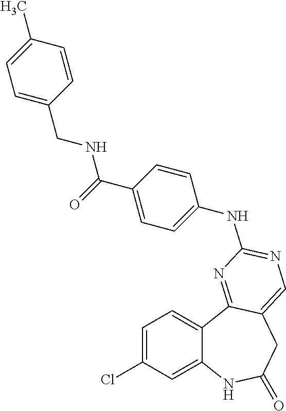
C1=C(Cl)C=C2C(=C1)C1=NC(NC3=CC=C(C(=O)NCC4=CC=C(C)C=C4)C=C3)=NC=C1CC(=O)N2
